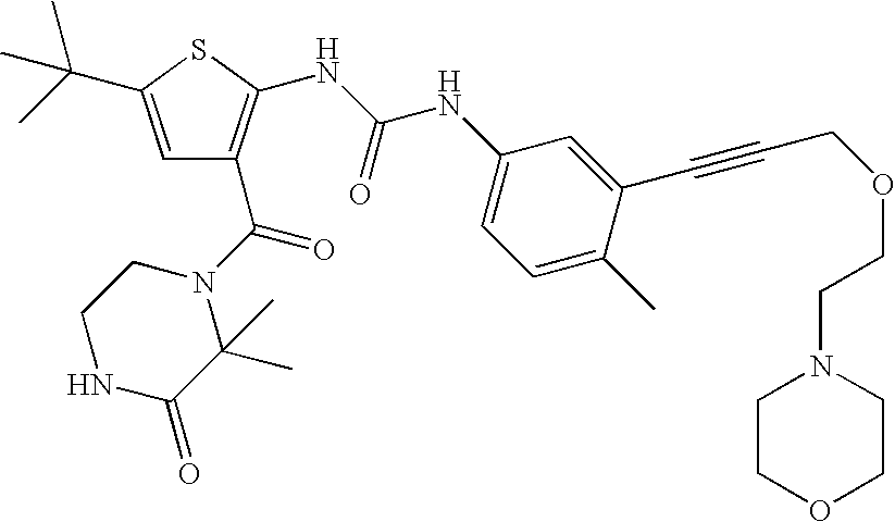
C1=C(C(C)(C)C)SC(NC(NC2=CC=C(C)C(C#CCOCCN3CCOCC3)=C2)=O)=C1C(N1CCNC(=O)C1(C)C)=O
